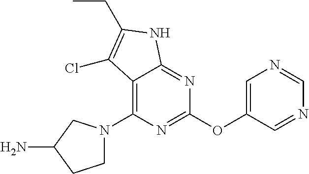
C12=C(N3CCC(N)C3)N=C(OC3=CN=CN=C3)N=C1NC(CC)=C2Cl
